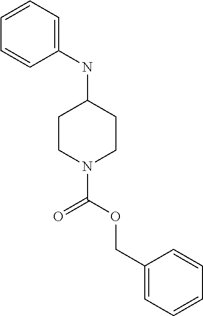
C1(NC2CCN(C(=O)OCC3=CC=CC=C3)CC2)=CC=CC=C1
